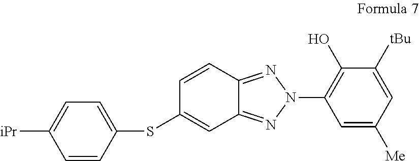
C1=CC2=NN(C3=C(O)C([tBu])=CC([Me])=C3)N=C2C=C1SC1=CC=C([iPr])C=C1
